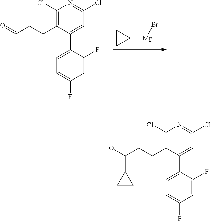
C1CC1[Mg]Br.C1(C2=CC(Cl)=NC(Cl)=C2CCC=O)=CC=C(F)C=C1F.C1(C2=CC(Cl)=NC(Cl)=C2CCC(O)C2CC2)=CC=C(F)C=C1F
